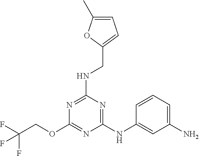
C1(NC2=CC(N)=CC=C2)=NC(NCC2=CC=C(C)O2)=NC(OCC(F)(F)F)=N1
